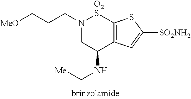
C12=C(C(NC[Me])CN(CCC[MeO])[O2S]1)C=C([SO2NH2])S2
